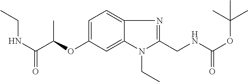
C1=C(OC(C(NCC)=O)C)C=C2C(=C1)N=C(CNC(OC(C)(C)C)=O)N2CC
